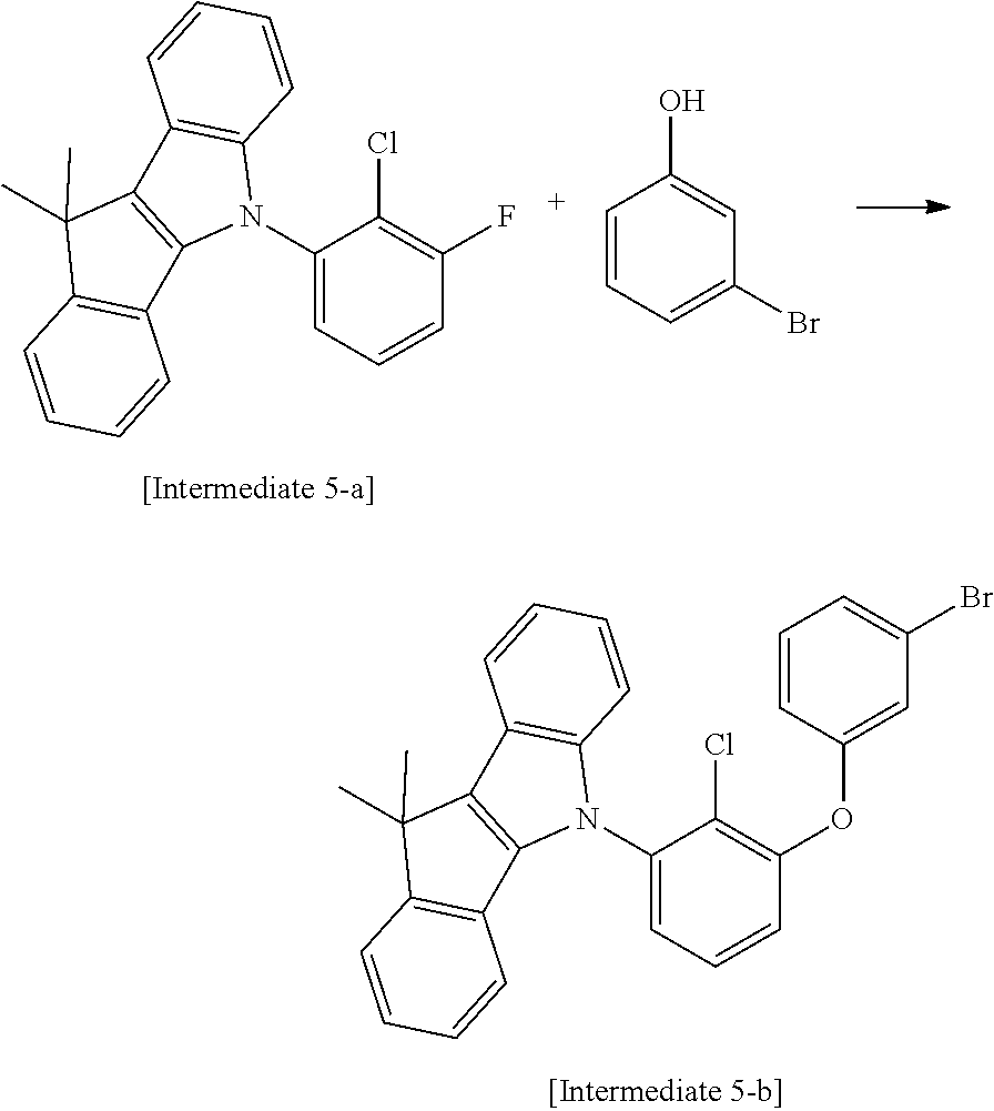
C1(N2C3=C(C4=C2C2=C(C4(C)C)C=CC=C2)C=CC=C3)=CC=CC(F)=C1Cl.C1=CC=C(Br)C=C1O.C1(N2C3=C(C4=C2C2=C(C4(C)C)C=CC=C2)C=CC=C3)=CC=CC(OC2=CC(Br)=CC=C2)=C1Cl
